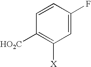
C1=C(F)C=CC([HO2C])=C1[X]
